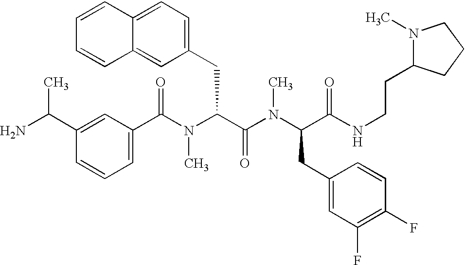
C1(C(N(C(C(N(C(C(NCCC2N(C)CCC2)=O)CC2=CC(F)=C(F)C=C2)C)=O)CC2=CC=C3C(=C2)C=CC=C3)C)=O)=CC=CC(C(N)C)=C1
